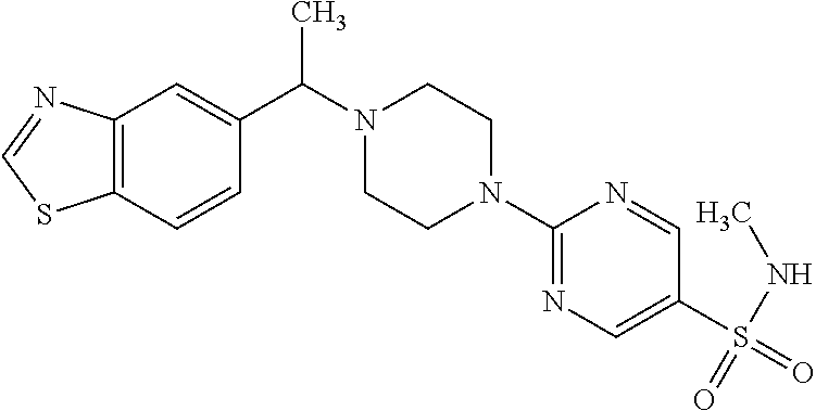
C12=C(C=CC(C(N3CCN(C4=NC=C(S(=O)(NC)=O)C=N4)CC3)C)=C1)SC=N2
